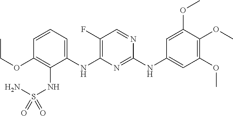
C1=CC=C(NC2=C(F)C=NC(NC3=CC(OC)=C(OC)C(OC)=C3)=N2)C(NS(=O)(N)=O)=C1OCC
